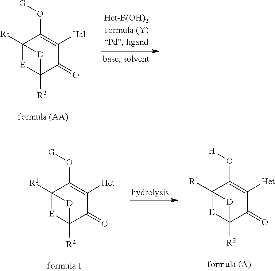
C12([R1])[E]C([R2])(C(=O)C([Hal])=C1O[G])[D]2.C12([R1])[E]C([R2])(C(=O)C([Het])=C1O[G])[D]2.C12([R1])[E]C([R2])(C(=O)C([Het])=C1O[H])[D]2
